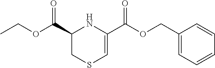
C1(C(OCC)=O)CSC=C(C(OCC2=CC=CC=C2)=O)N1
